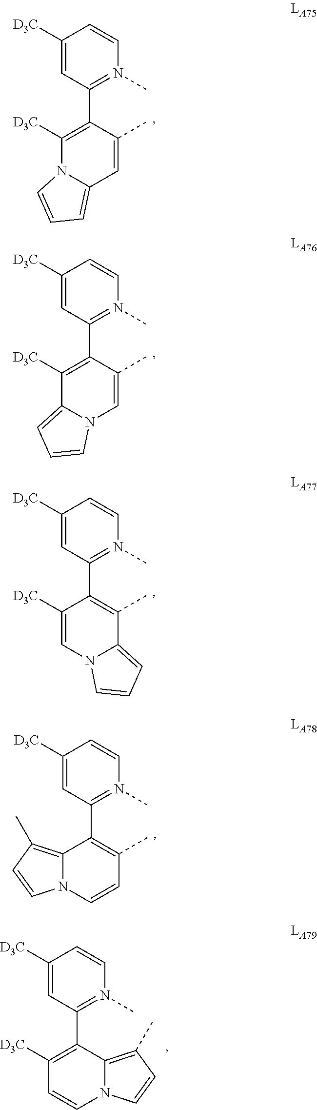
C1([D3C])=CC(C2=C([D3C])N3C(=CC=C3)C=C2C)=N(C)C=C1.C1([D3C])=CC(C2=C([D3C])C3=CC=CN3C=C2C)=N(C)C=C1.C1([D3C])=CC(C2=C(C)C3=CC=CN3C=C2[D3C])=N(C)C=C1.C1([D3C])=CC(C2=C(C)C=CN3C2=C(C)C=C3)=N(C)C=C1.C1([D3C])=CC(C2=C([D3C])C=CN3C2=C(C)C=C3)=N(C)C=C1
